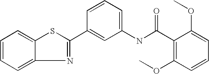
C1=CC=C2C(=C1)SC(C1=CC(NC(C3=C(OC)C=CC=C3OC)=O)=CC=C1)=N2
